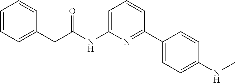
C1=CC=C(CC(NC2=CC=CC(C3=CC=C(NC)C=C3)=N2)=O)C=C1
